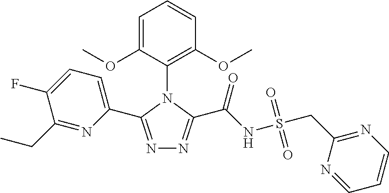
N1=C(C2=CC=C(F)C(CC)=N2)N(C2=C(OC)C=CC=C2OC)C(C(NS(CC2=NC=CC=N2)(=O)=O)=O)=N1
